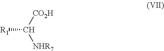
[R1]C([CO2H])[NHR7]
